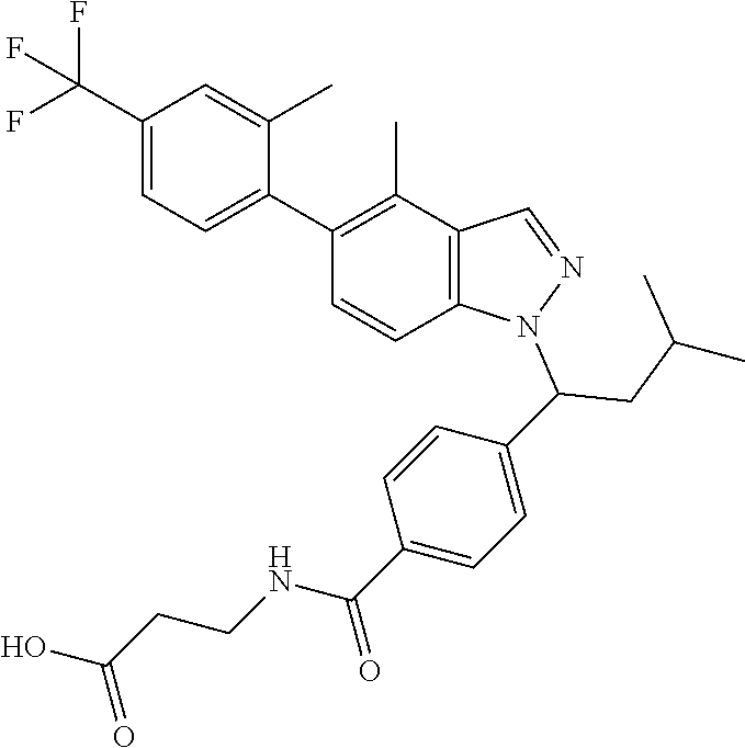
C1(C(F)(F)F)=CC=C(C2=C(C)C3=C(C=C2)N(C(CC(C)C)C2=CC=C(C(NCCC(O)=O)=O)C=C2)N=C3)C(C)=C1
